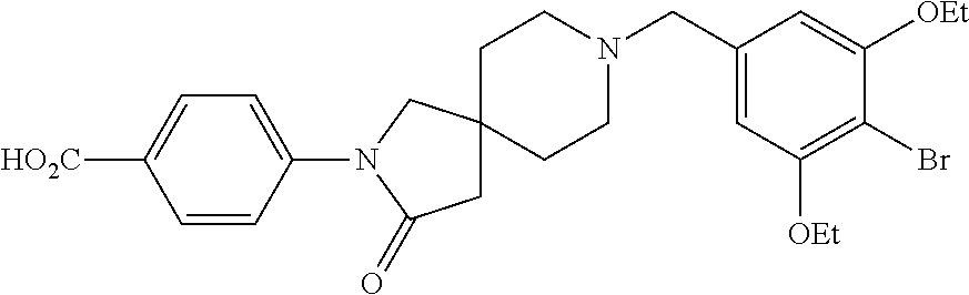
C1(CN2CCC3(CC2)CC(=O)N(C2=CC=C([HO2C])C=C2)C3)=CC([OEt])=C(Br)C([OEt])=C1
